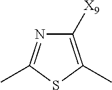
C1([X9])=C(C)SC(C)=N1
